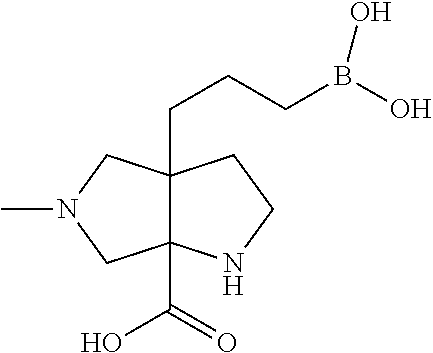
C12(C(O)=O)C(CCCB(O)O)(CN(C)C1)CCN2
